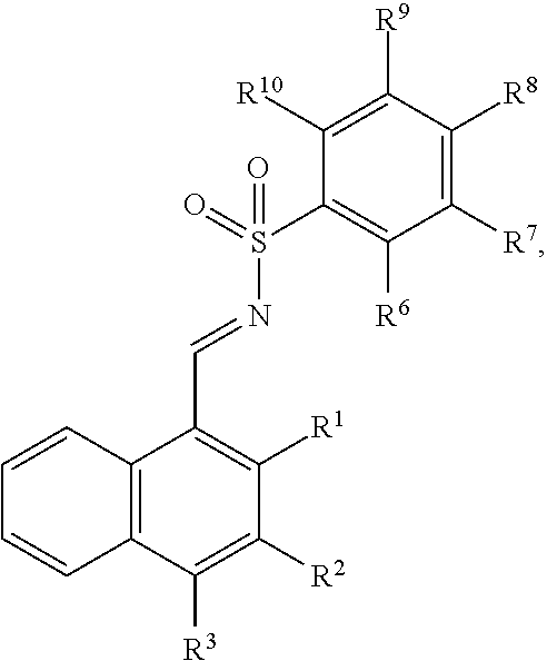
C1=CC2=C(C=C1)C([R3])=C([R2])C([R1])=C2C=NS(C1=C([R6])C([R7])=C([R8])C([R9])=C1[R10])(=O)=O
